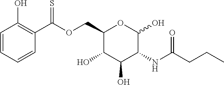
O(CC1C(O)C(O)C(NC(CCC)=O)C(O)O1)C(=S)C1=C(O)C=CC=C1
